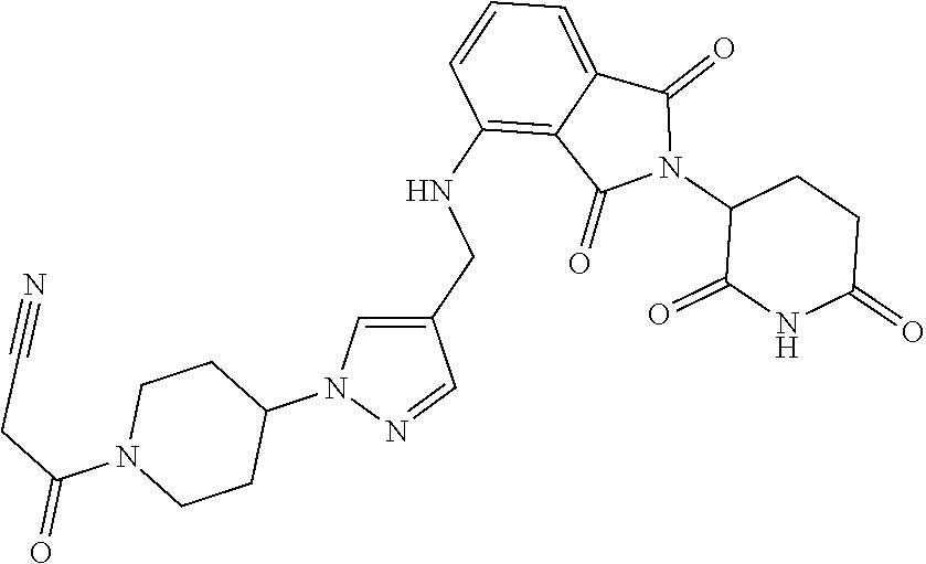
C1(NCC2=CN(C3CCN(C(CC#N)=O)CC3)N=C2)=C2C(=CC=C1)C(=O)N(C1C(=O)NC(=O)CC1)C2=O
